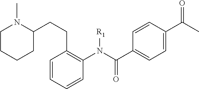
C1CCCC(CCC2=C(N(C(C3=CC=C(C(C)=O)C=C3)=O)[R1])C=CC=C2)N1C
